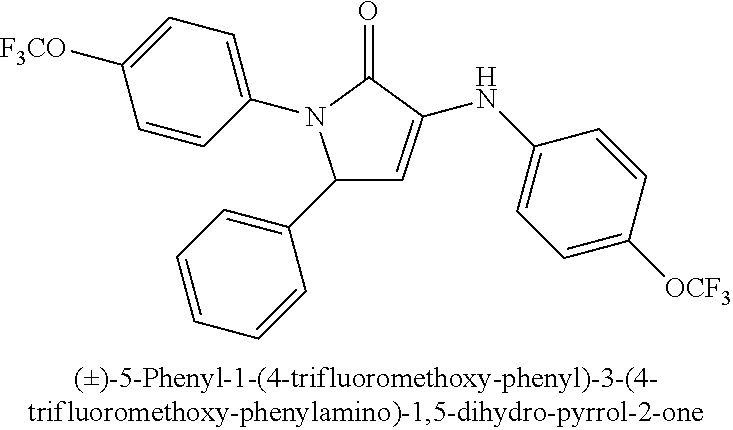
C1(C2=CC=CC=C2)C=C(NC2=CC=C([OCF3])C=C2)C(=O)N1C1=CC=C([OCF3])C=C1
